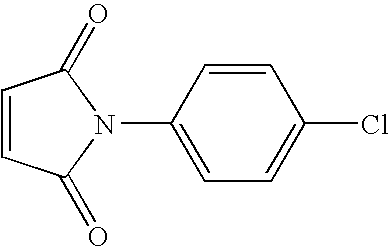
C1=CC(=O)N(C2=CC=C(Cl)C=C2)C1=O
